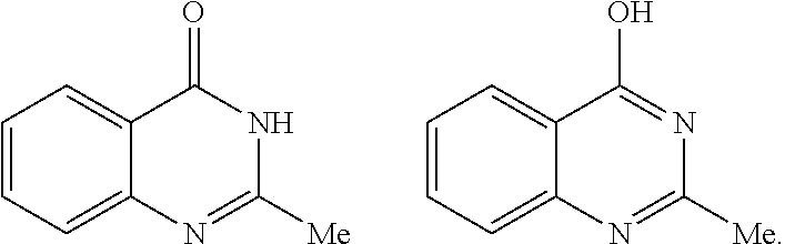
C1=CC=C2C(=C1)C(=O)NC([Me])=N2.C1=CC=C2C(=C1)C(O)=NC([Me])=N2
